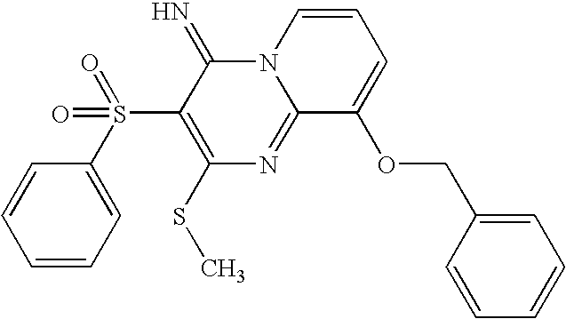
C1=CC=CC=C1S(C1=C(SC)N=C2N(C1=N)C=CC=C2OCC1=CC=CC=C1)(=O)=O
